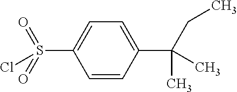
C1=C(S(=O)(=O)Cl)C=CC(C(C)(C)CC)=C1
